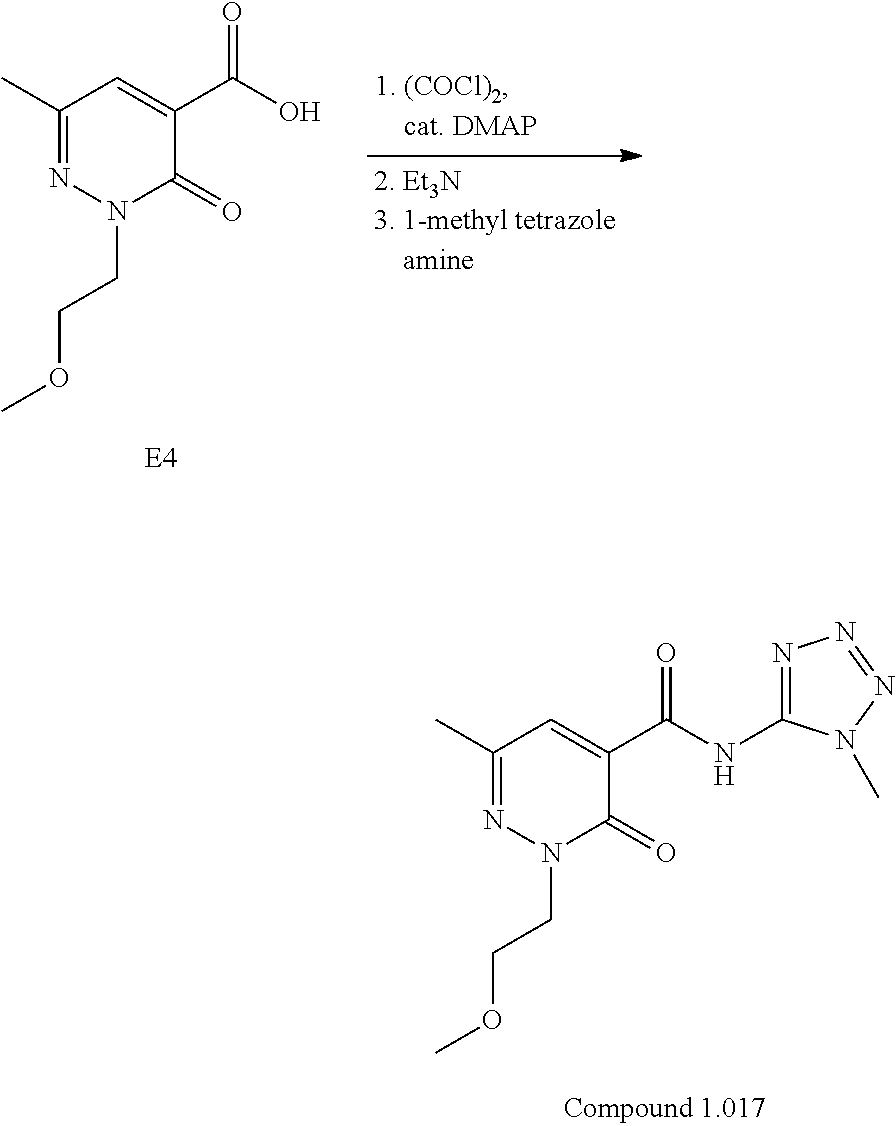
C1(C)=NN(CCOC)C(=O)C(C(O)=O)=C1.C1(C)=NN(CCOC)C(=O)C(C(NC2=NN=NN2C)=O)=C1
